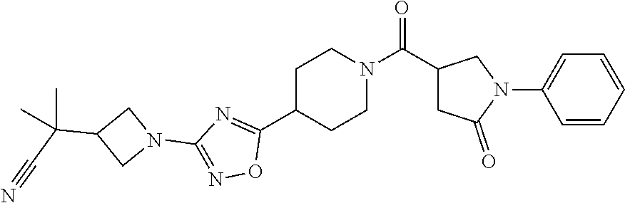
C1C(C2=NC(N3CC(C(C#N)(C)C)C3)=NO2)CCN(C(C2CC(=O)N(C3=CC=CC=C3)C2)=O)C1
